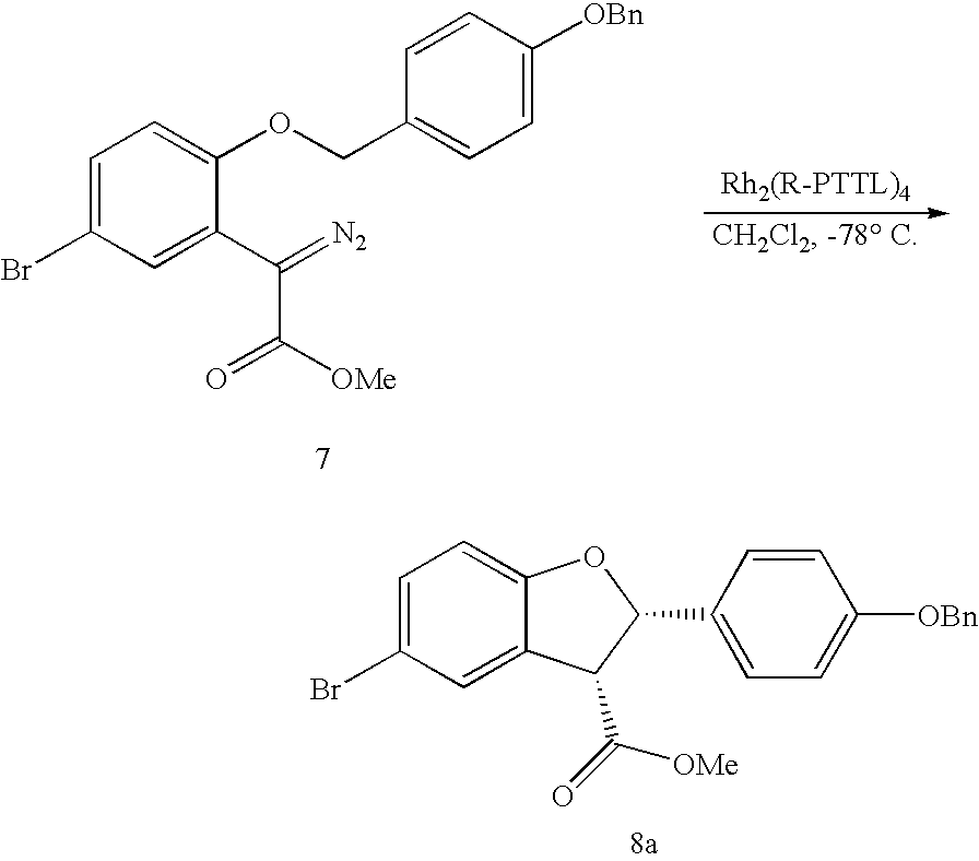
C1=C(Br)C=C(C(C([OMe])=O)=[N2])C(OCC2=CC=C([OBn])C=C2)=C1.C1=C(Br)C=C2C(=C1)OC(C1=CC=C([OBn])C=C1)C2C(=O)[OMe]
